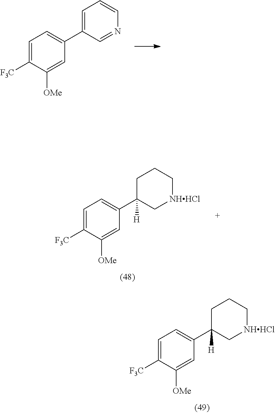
C1=C([F3C])C([OMe])=CC(C2([H])C[NHHCl]CCC2)=C1.C1=C([F3C])C([OMe])=CC(C2=CC=CN=C2)=C1.C1=C([F3C])C([OMe])=CC(C2([H])C[NHHCl]CCC2)=C1
